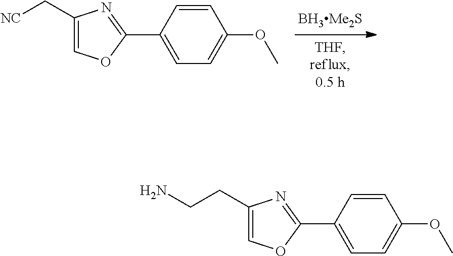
C1=CC(C2=NC(C[NC])=CO2)=CC=C1OC.C1=CC(C2=NC(CCN)=CO2)=CC=C1OC
